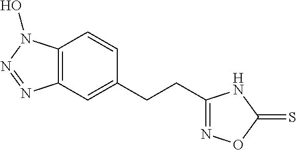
C12=C(C=C(CCC3=NOC(=S)N3)C=C1)N=NN2O
